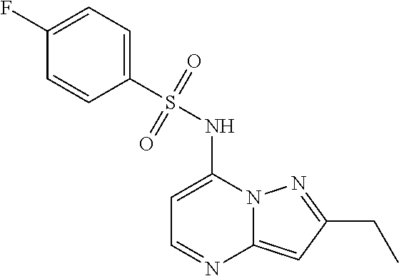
C(C1=NN2C(=C1)N=CC=C2NS(C1=CC=C(F)C=C1)(=O)=O)C
